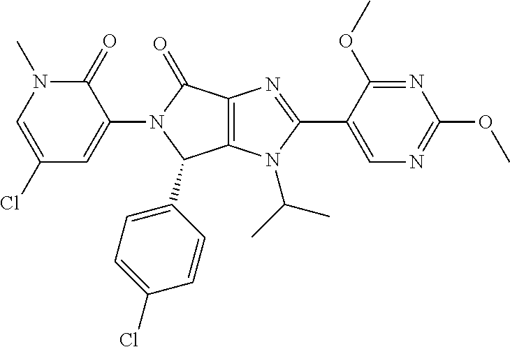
C1(Cl)=CN(C)C(=O)C(N2C(C3=CC=C(Cl)C=C3)C3=C(C2=O)N=C(C2=CN=C(OC)N=C2OC)N3C(C)C)=C1
